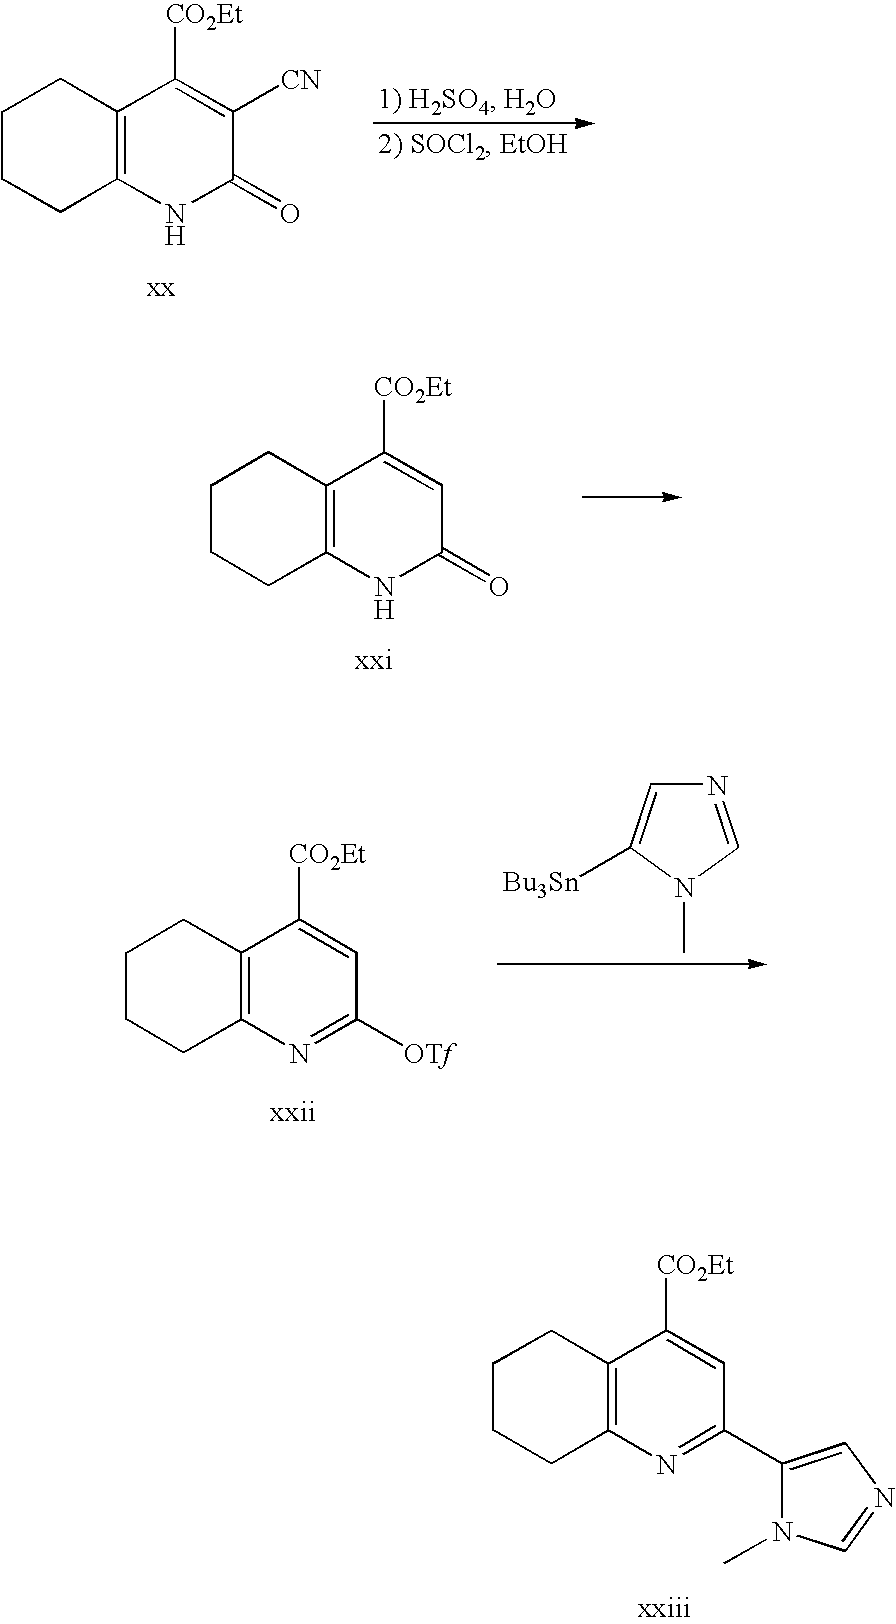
C1CCC2=C(C1)C([CO2Et])=CC(=O)N2.C1CCC2=C(C1)C([CO2Et])=C([CN])C(=O)N2.C1CCC2=C(C1)C([CO2Et])=CC([OTf])=N2.N1=CN(C)C([Bu3Sn])=C1.C1CCC2=C(C1)C([CO2Et])=CC(C1=CN=CN1C)=N2
